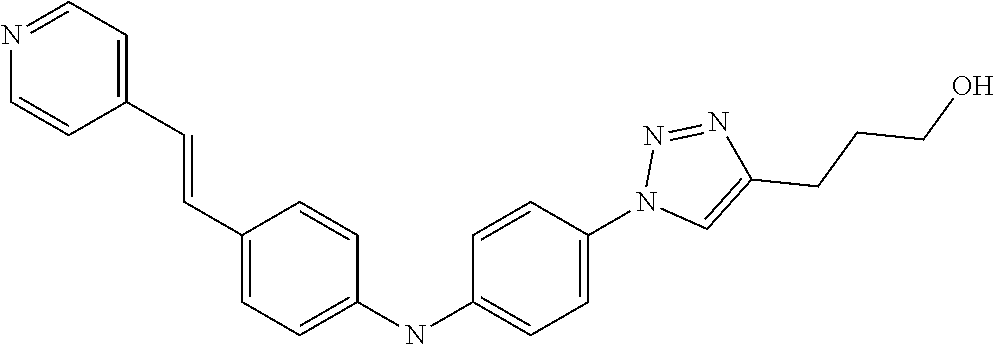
N1=CC=C(C=CC2=CC=C(NC3=CC=C(N4C=C(CCCO)N=N4)C=C3)C=C2)C=C1
